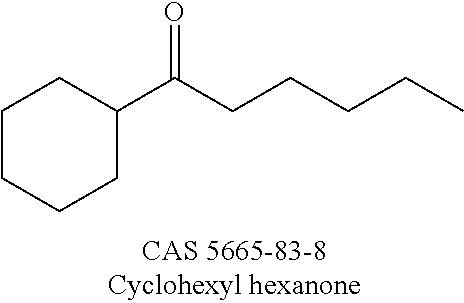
C1CCCC(C(CCCCC)=O)C1
